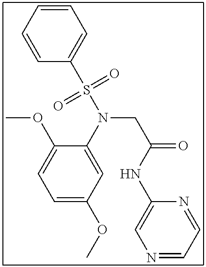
C1=CC=CC(S(N(CC(=O)NC2=CN=CC=N2)C2=CC(OC)=CC=C2OC)(=O)=O)=C1
